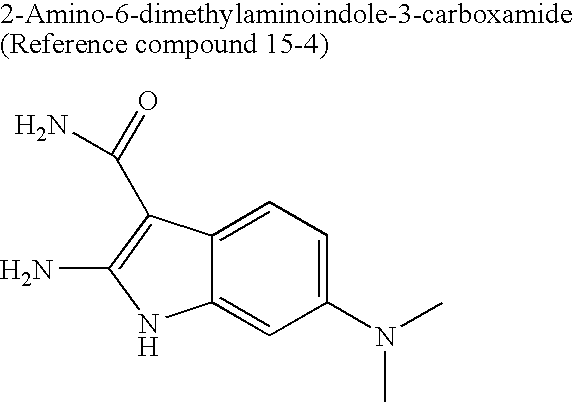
C12=CC=C(N(C)C)C=C1NC(N)=C2C(=O)N
